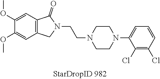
C1(OC)=CC2=C(C=C1OC)CN(CCN1CCN(C3=CC=CC(Cl)=C3Cl)CC1)C2=O
